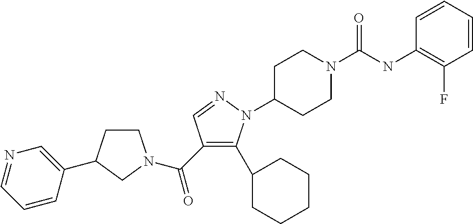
C1CC(C2=CN=CC=C2)CN1C(C1=C(C2CCCCC2)N(C2CCN(C(NC3=C(F)C=CC=C3)=O)CC2)N=C1)=O
